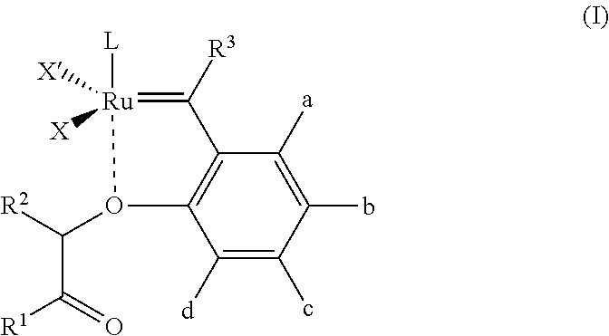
[L][Ru]1([X])([X])=C([R3])C2=C(C([d])=C(c)C(b)=C2[a])O1C([R2])C(=O)[R1]
